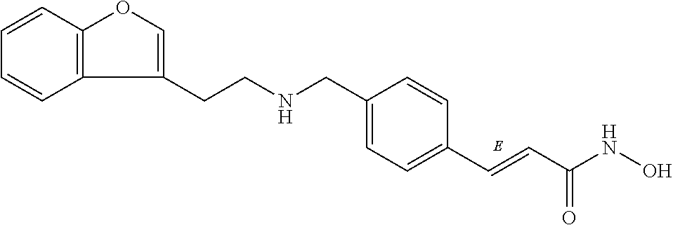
C1=C(CNCCC2=COC3=C2C=CC=C3)C=CC(C=CC(NO)=O)=C1
